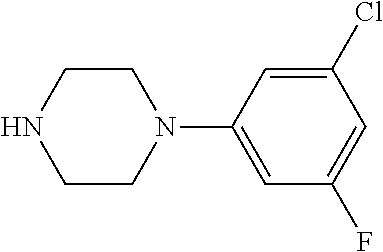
C1CN(C2=CC(F)=CC(Cl)=C2)CCN1
